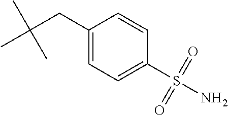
CC(CC1=CC=C(S(N)(=O)=O)C=C1)(C)C
